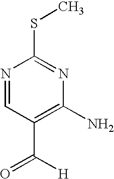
N1=CC(C([H])=O)=C(N)N=C1SC
